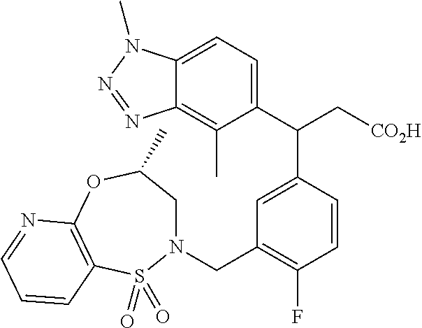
C12=CC=C(C(C[CO2H])C3=CC(CN4CC(C)OC5=C(S4(=O)=O)C=CC=N5)=C(F)C=C3)C(C)=C1N=NN2C
